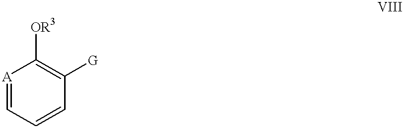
[A]1=CC=CC([G])=C1[OR3]
